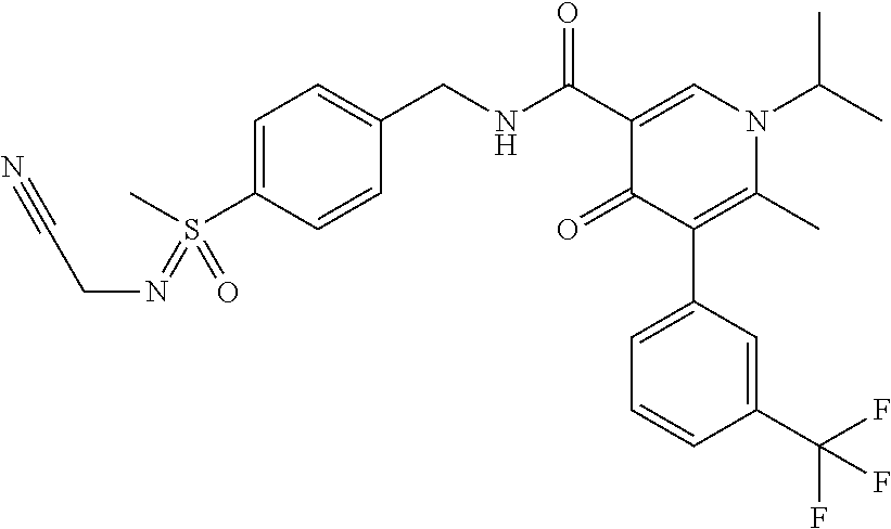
C1=C(S(C)(=O)=NCC#N)C=CC(CNC(C2=CN(C(C)C)C(C)=C(C3=CC=CC(C(F)(F)F)=C3)C2=O)=O)=C1
